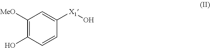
C1([MeO])=C(O)C=CC([X1]O)=C1
